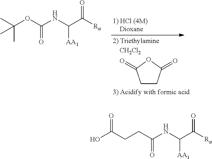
C1CC(=O)OC1=O.C(OC(NC(C([Ra])=O)[AA1])=O)(C)(C)C.C(C(NC(C([Ra])=O)[AA1])=O)CC(O)=O
